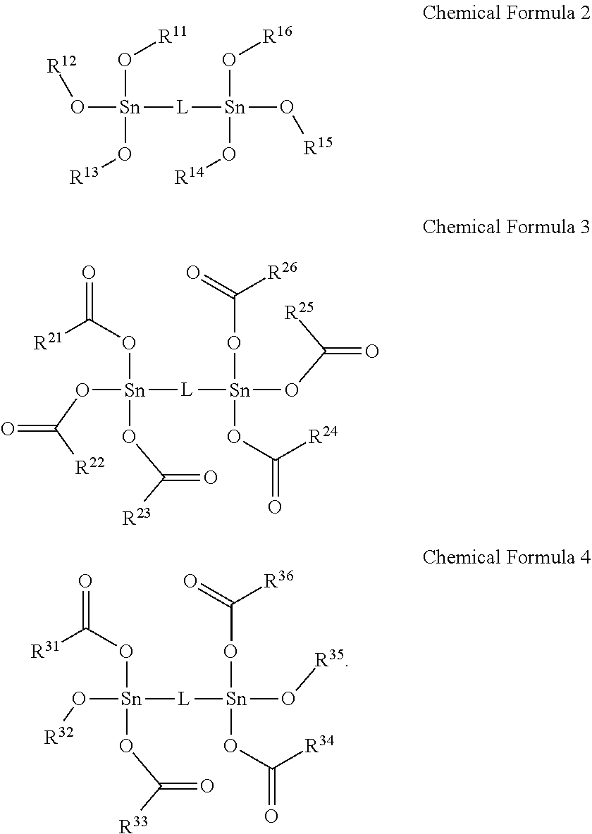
[R12]O[Sn](O[R11])(O[R13])[L][Sn](O[R16])(O[R14])O[R15].O([Sn]([L][Sn](OC([R25])=O)(OC([R26])=O)OC(=O)[R24])(OC(=O)[R21])OC([R23])=O)C([R22])=O.O([Sn]([L][Sn](O[R35])(OC([R36])=O)OC(=O)[R34])(OC(=O)[R31])OC([R33])=O)[R32]
